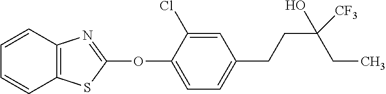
C1(OC2=NC3=C(S2)C=CC=C3)=CC=C(CCC([CF3])(CC)O)C=C1Cl
